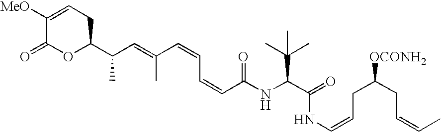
N(C(C(C)(C)C)C(NC=CCC(CC=CC)[OCONH2])=O)C(C=CC=CC(=CC(C1CC=C([MeO])C(=O)O1)C)C)=O
